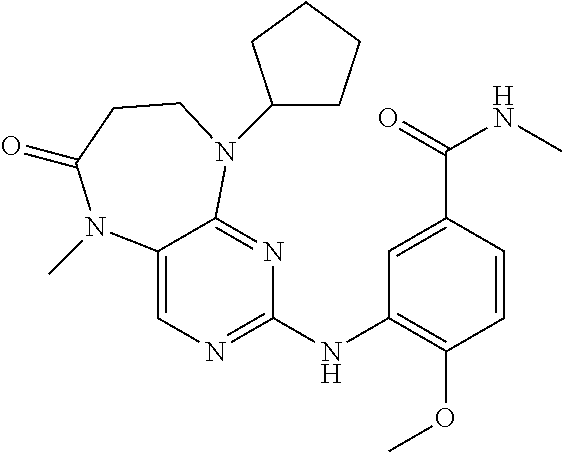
C1(NC2=C(OC)C=CC(C(=O)NC)=C2)=NC=C2C(=N1)N(C1CCCC1)CCC(=O)N2C
